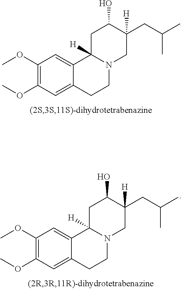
C12=CC(OC)=C(OC)C=C1C1([H])N(CC2)CC(CC(C)C)([H])C(O)C1.C12=CC(OC)=C(OC)C=C1C1([H])N(CC2)CC(CC(C)C)([H])C(O)C1
